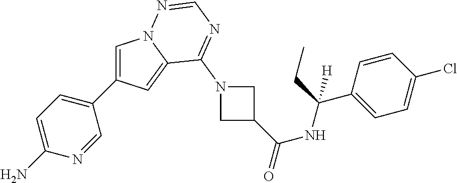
C1=C(C2=CC=C(N)N=C2)C=C2N1N=CN=C2N1CC(C(=O)NC(C2=CC=C(Cl)C=C2)(CC)[H])C1
